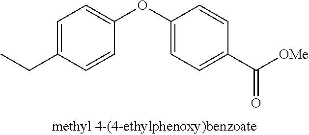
C1=C(CC)C=CC(OC2=CC=C(C([OMe])=O)C=C2)=C1
